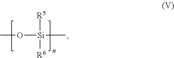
CO[Si]([R5])([R6])C
